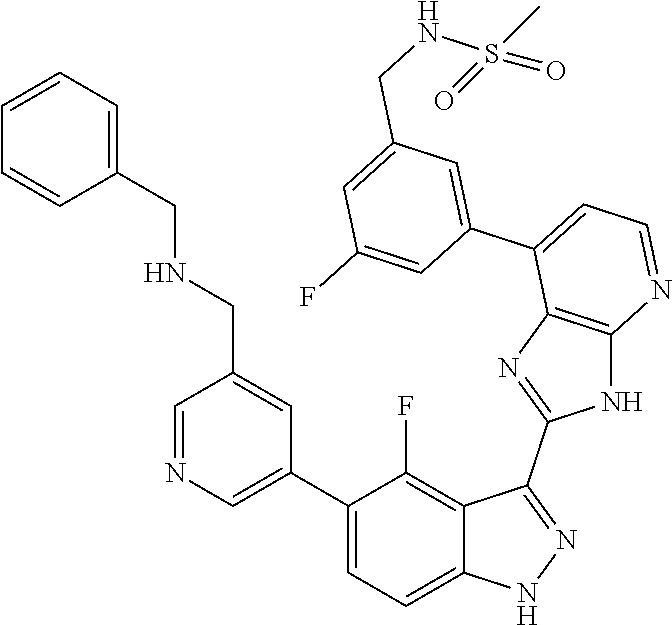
C1=NC=C(C2=CC=C3C(=C2F)C(C2=NC4=C(N2)N=CC=C4C2=CC(CNS(=O)(C)=O)=CC(F)=C2)=NN3)C=C1CNCC1=CC=CC=C1
